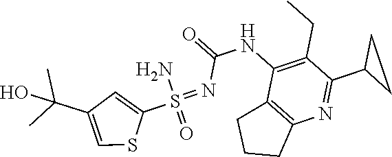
O=C(N=S(=O)(N)C1=CC(C(C)(O)C)=CS1)NC1=C(CC)C(C2CC2)=NC2=C1CCC2
